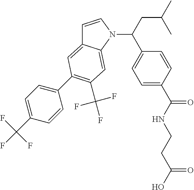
C1=CN(C(C2=CC=C(C(NCCC(O)=O)=O)C=C2)CC(C)C)C2=CC(C(F)(F)F)=C(C3=CC=C(C(F)(F)F)C=C3)C=C12
